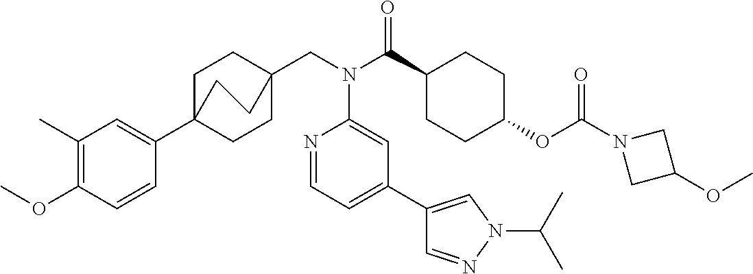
C1(C)=C(OC)C=CC(C23CCC(CN(C(C4CCC(OC(N5CC(OC)C5)=O)CC4)=O)C4=CC(C5=CN(C(C)C)N=C5)=CC=N4)(CC2)CC3)=C1
